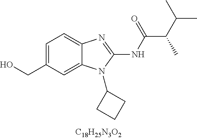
C1=C(CO)C=C2C(=C1)N=C(NC(C(C(C)C)C)=O)N2C1CCC1
